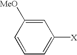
C1=C([MeO])C=CC=C1[X]
